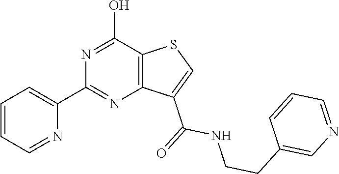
C12=C(C(O)=NC(C3=CC=CC=N3)=N1)SC=C2C(=O)NCCC1=CN=CC=C1
